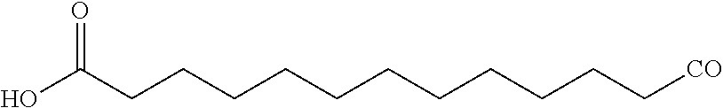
OC(CCCCCCCCCCC[CO])=O
